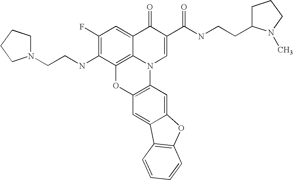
C1(F)=C(NCCN2CCCC2)C2=C3C(=C1)C(=O)C(C(NCCC1CCCN1C)=O)=CN3C1=C(O2)C=C2C(=C1)OC1=C2C=CC=C1
